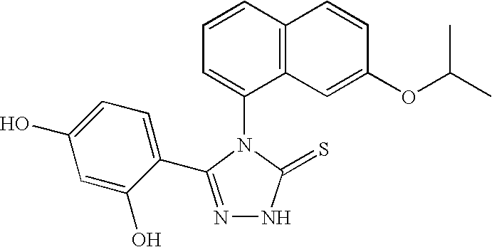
C1=CC2=C(C(N3C(=S)NN=C3C3=CC=C(O)C=C3O)=C1)C=C(OC(C)C)C=C2
